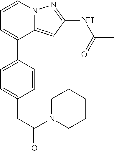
C12=CC(NC(C)=O)=NN1C=CC=C2C1=CC=C(CC(=O)N2CCCCC2)C=C1
